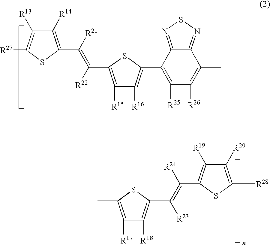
C1([R14])=C(C([R21])=C([R22])C2=C([R15])C([R16])=C(C3=C([R25])C([R26])=C(C)C4=NSN=C34)S2)SC([R27])=C1[R13].C1([R17])=C(C)SC(C(=C([R24])C2=C([R19])C([R20])=C([R28])S2)[R23])=C1[R18]
